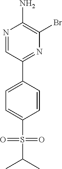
N1=CC(C2=CC=C(S(=O)(=O)C(C)C)C=C2)=NC(Br)=C1N
